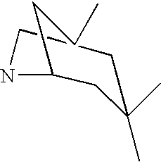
C1(CCC)CC(C)(C)CCN1
